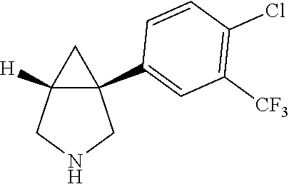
C12(C3=CC([CF3])=C(Cl)C=C3)C([H])(CNC1)C2
